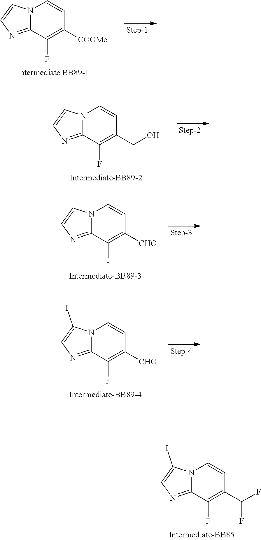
N12C(=NC=C1)C(F)=C([COOMe])C=C2.N12C(=NC=C1)C(F)=C(CO)C=C2.N12C(=NC=C1)C(F)=C([CHO])C=C2.N12C(=NC=C1I)C(F)=C([CHO])C=C2.N12C(=NC=C1I)C(F)=C(C(F)F)C=C2
